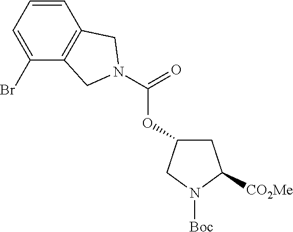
C1=CC=C(Br)C2=C1CN(C(=O)OC1CC([CO2Me])N([Boc])C1)C2
